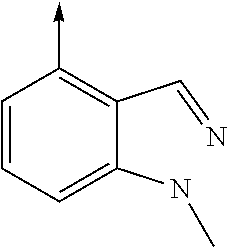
C1=CC=C(NC)C(C=N)=C1->C
